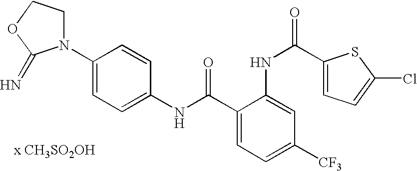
C1(NC(=O)C2=CC=C([CF3])C=C2NC(C2=CC=C(Cl)S2)=O)=CC=C(N2CCOC2=N)C=C1.[x CH3SO2OH]
